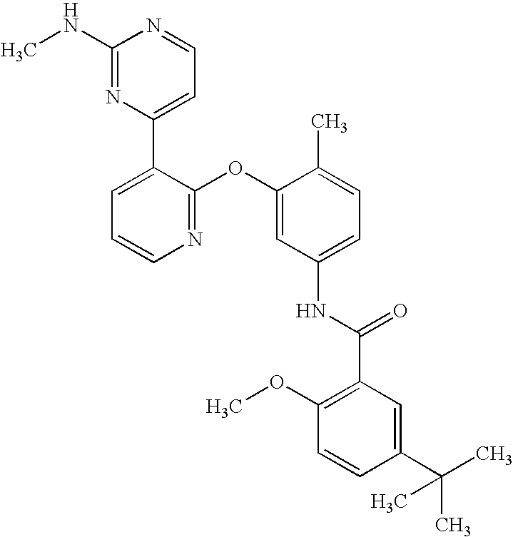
C1(NC)=NC(C2=CC=CN=C2OC2=CC(NC(=O)C3=C(OC)C=CC(C(C)(C)C)=C3)=CC=C2C)=CC=N1
